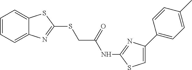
C1=CC=C2C(=C1)SC(SCC(=O)NC1=NC(C3=CC=C(C)C=C3)=CS1)=N2
